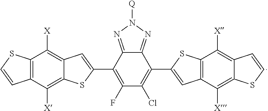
S1C(C2=C(F)C(Cl)=C(C3=CC4=C(C([X])=C5C=CSC5=C4[X])S3)C3=NN([Q])N=C23)=CC2=C([X])C3=C(C([X])=C12)C=CS3
